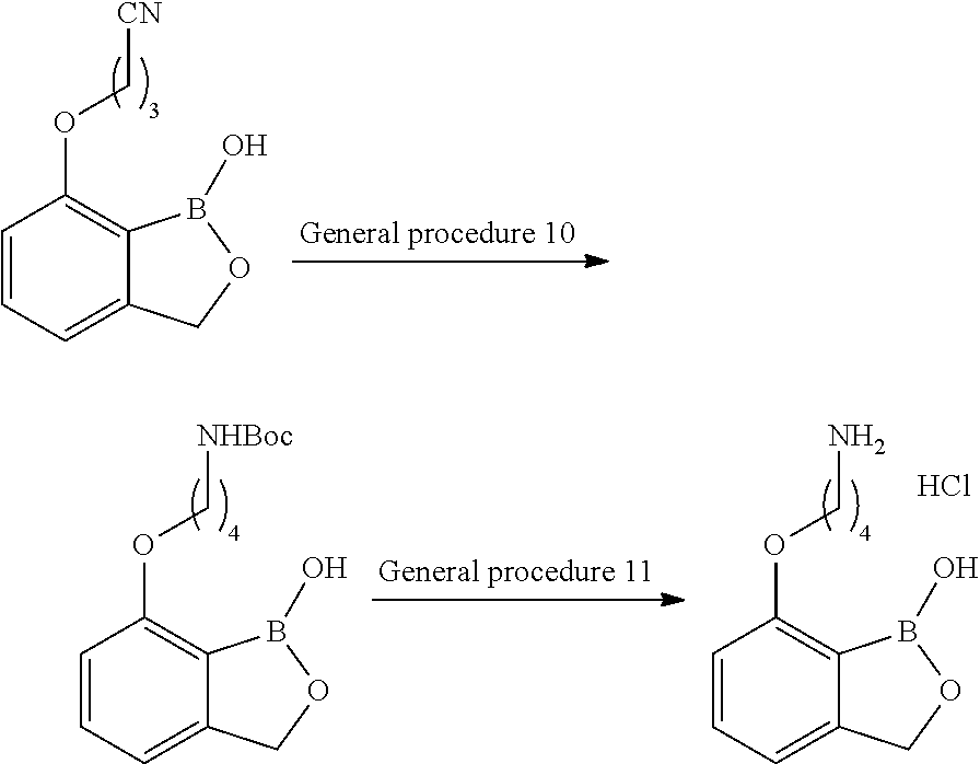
C1=CC=C2C(=C1OC[CN])B(O)OC2.C1=CC=C2C(=C1OC[NHBoc])B(O)OC2.C1=CC=C2C(=C1OCN)B(O)OC2.Cl
